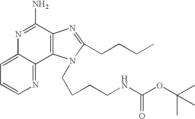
C1=C2C(=NC=C1)C1=C(C(N)=N2)N=C(CCCC)N1CCCCNC(OC(C)(C)C)=O
